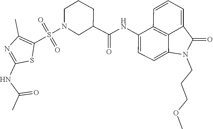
C1(C(NC2=CC=C3C4=C2C=CC=C4C(=O)N3CCCOC)=O)CN(S(=O)(=O)C2=C(C)N=C(NC(C)=O)S2)CCC1
